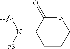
[#3]N(C)C1CCCNC1=O
